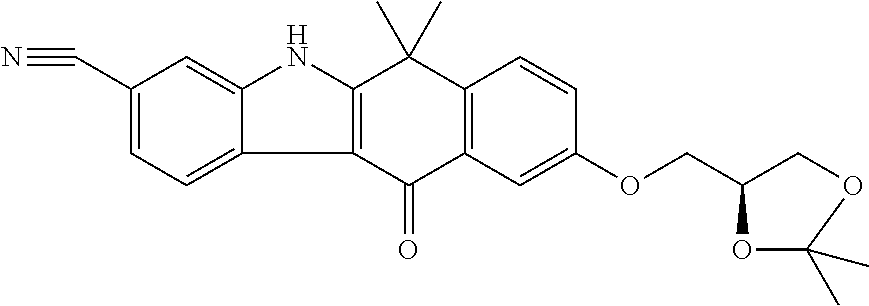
C1(C#N)=CC=C2C(=C1)NC1=C2C(=O)C2=C(C1(C)C)C=CC(OCC1COC(C)(C)O1)=C2
